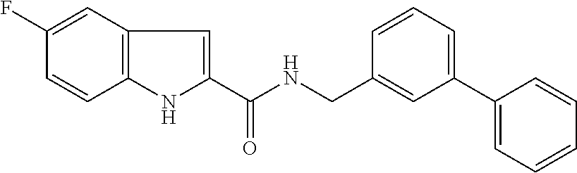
C1(F)=CC2=C(C=C1)NC(C(NCC1=CC(C3=CC=CC=C3)=CC=C1)=O)=C2
